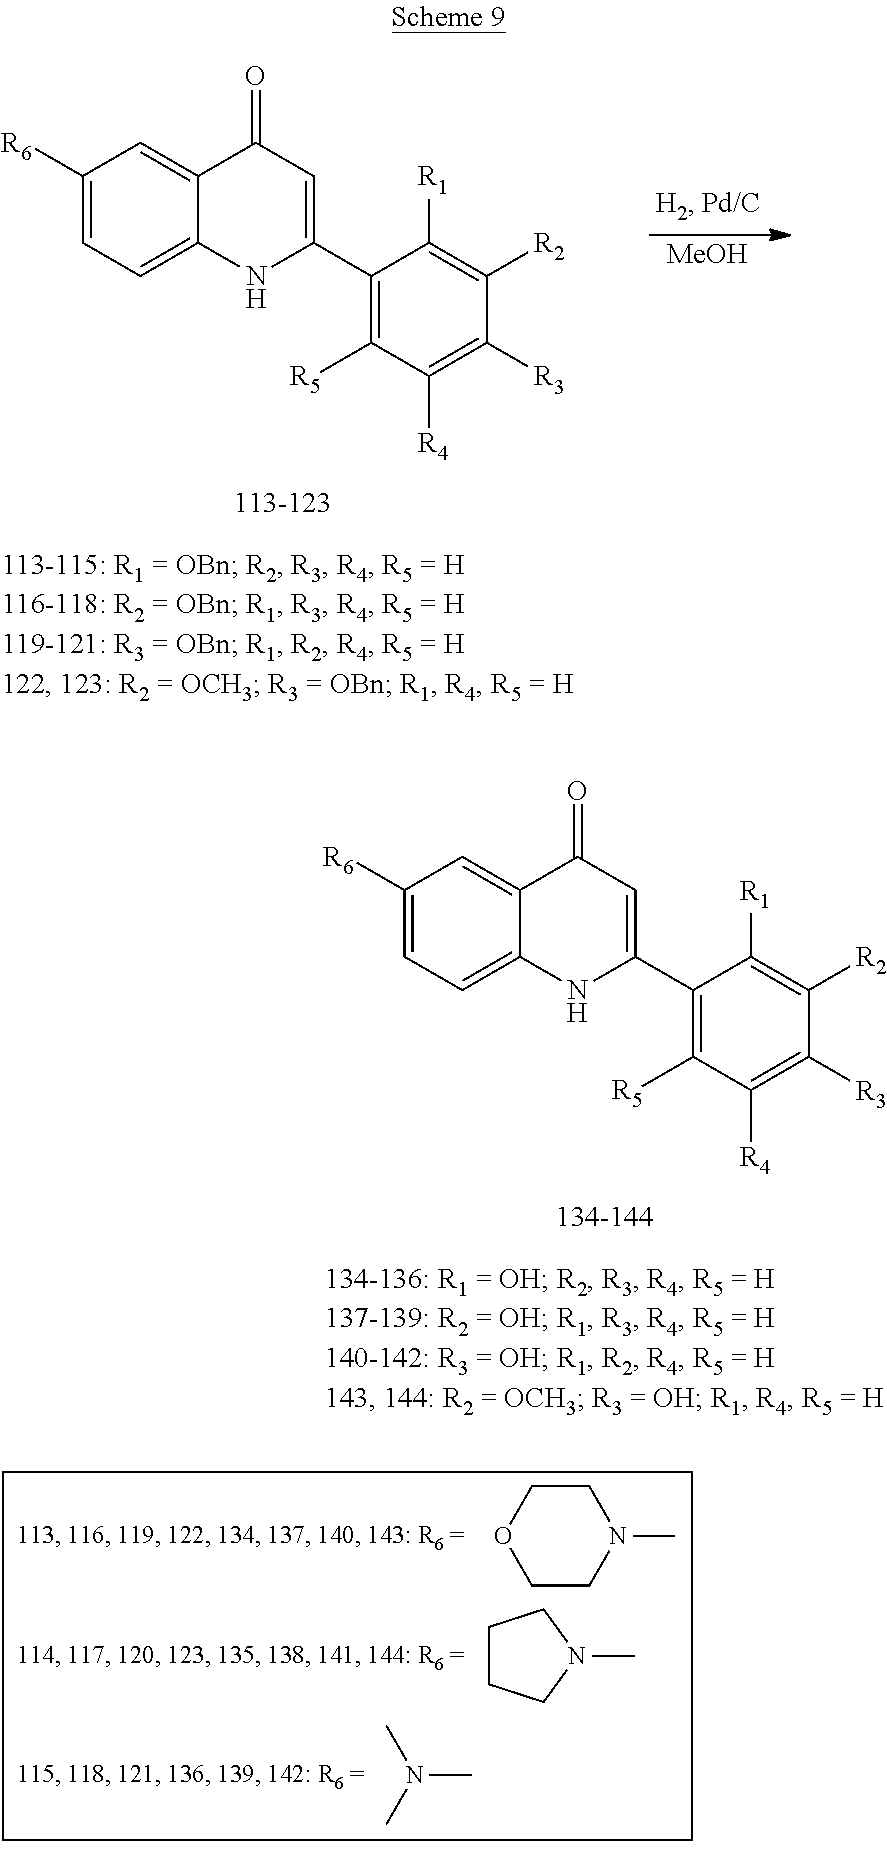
C1([R6])=CC=C2C(=C1)C(=O)C=C(C1=C([R5])C([R4])=C([R3])C([R2])=C1[R1])N2.[MeOH].C1([R6])=CC=C2C(=C1)C(=O)C=C(C1=C([R5])C([R4])=C([R3])C([R2])=C1[R1])N2.CN(C)C.C1CCN(C)C1.C1CN(C)CCO1
